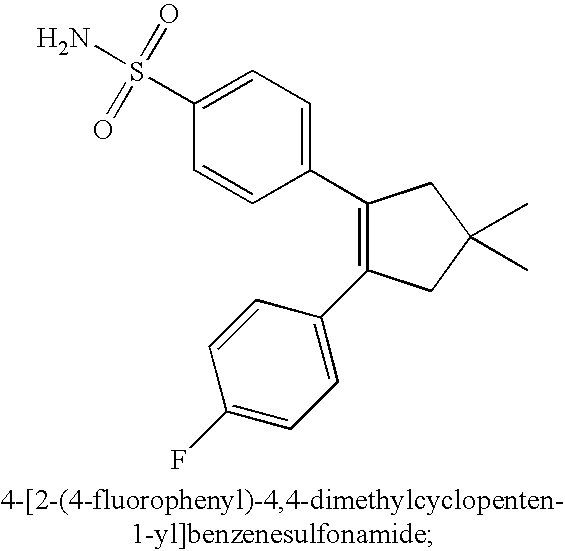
C1(S(N)(=O)=O)=CC=C(C2=C(C3=CC=C(F)C=C3)CC(C)(C)C2)C=C1
